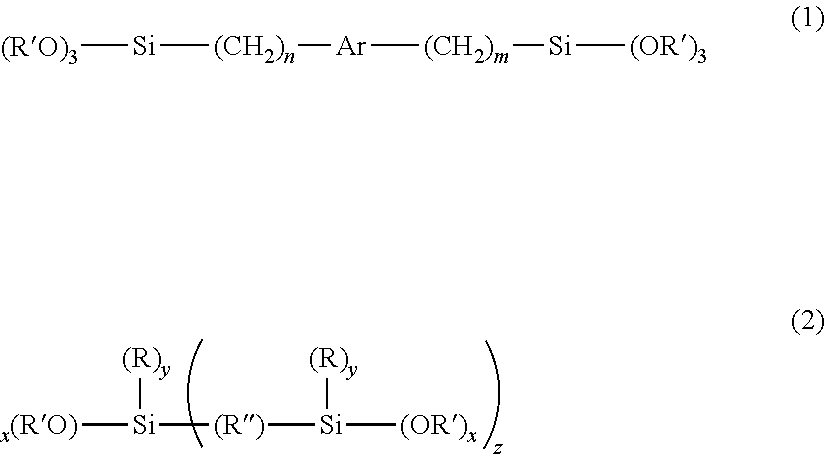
[x(RO)][Si]([(R)y])[(R)][Si]([(R)y])[(OR)x].[(RO)3][Si][(CH2)n][Ar][(CH2)m][Si][(OR)3]
